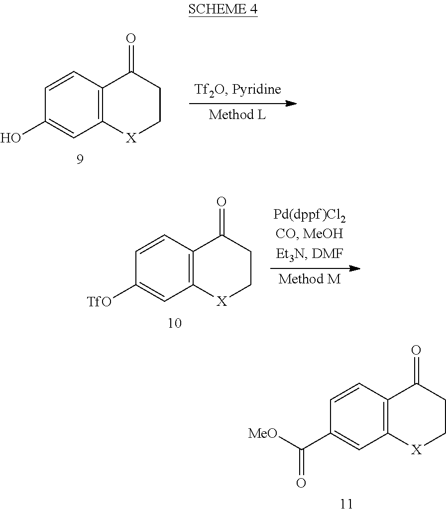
C12=C(C=CC(C([MeO])=O)=C1)C(=O)CC[X]2.C12=C(C=CC(O)=C1)C(=O)CC[X]2.C12=C(C=CC([TfO])=C1)C(=O)CC[X]2
